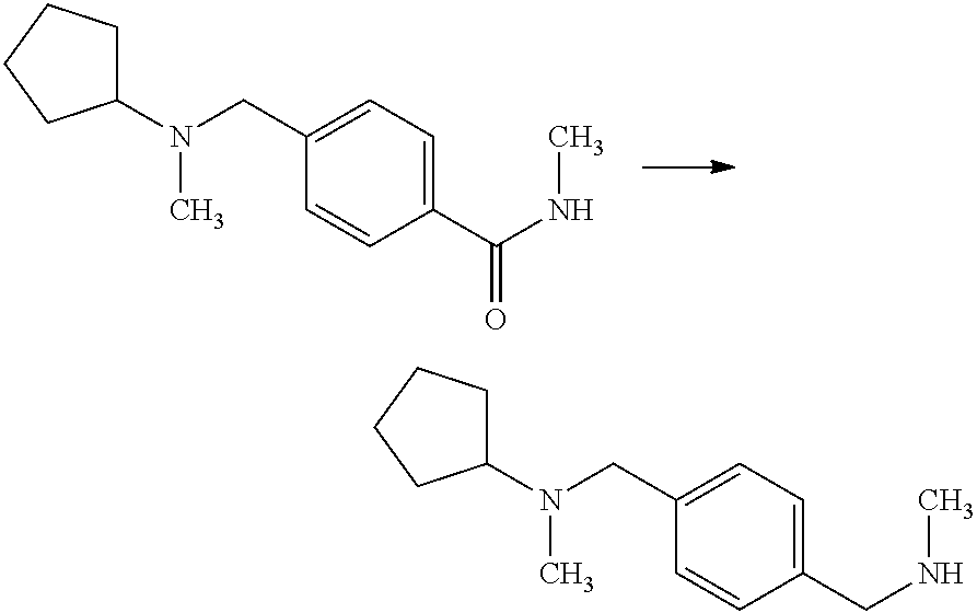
C1(CN(C2CCCC2)C)=CC=C(C(NC)=O)C=C1.C1(CN(C2CCCC2)C)=CC=C(CNC)C=C1
